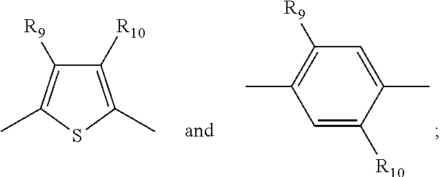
C1(C)=CC([R9])=C(C)C=C1[R10].C1([R10])=C(C)SC(C)=C1[R9]
